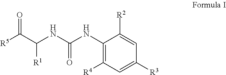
C1([R4])=C(NC(NC(C([R5])=O)[R1])=O)C([R2])=CC([R3])=C1
